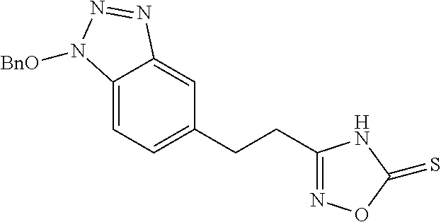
C12=CC=C(CCC3=NOC(=S)N3)C=C1N=NN2[BnO]
